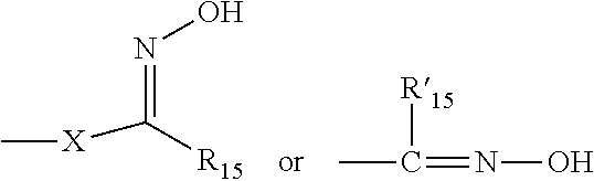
CC(=NO)[R15].C[X]C([R15])=NO
